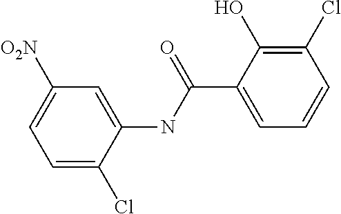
C1=C(Cl)C(NC(C2=CC=CC(Cl)=C2O)=O)=CC([O2N])=C1
